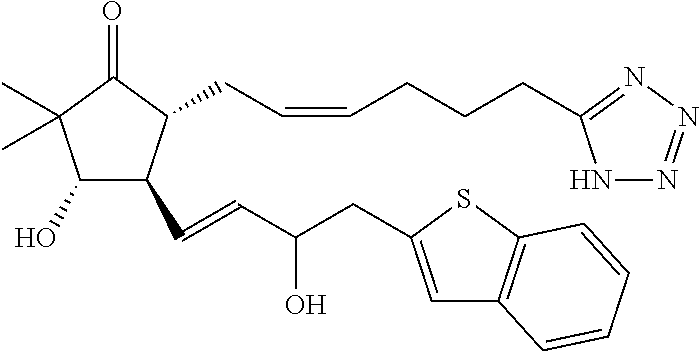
C1(O)C(C=CC(CC2=CC3=C(S2)C=CC=C3)O)C(CC=CCCCC2=NN=NN2)C(=O)C1(C)C
